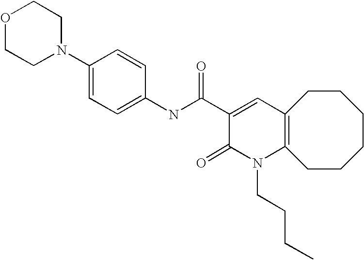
C1(NC(C2=CC3=C(N(CCCC)C2=O)CCCCCC3)=O)=CC=C(N2CCOCC2)C=C1
